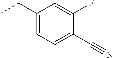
C1(CC)=CC=C(C#N)C(F)=C1
